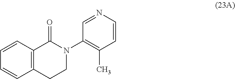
C12=C(CCN(C3=C(C)C=CN=C3)C1=O)C=CC=C2
